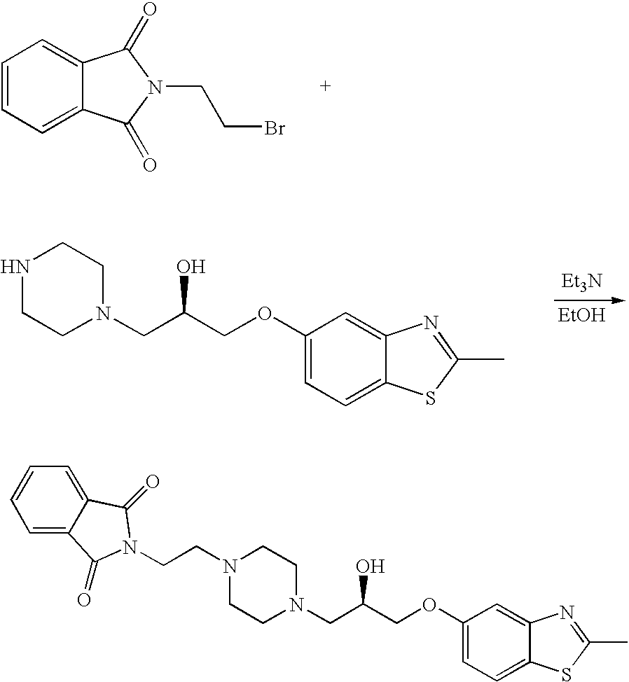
C1=CC=C2C(=C1)C(=O)N(CCBr)C2=O.[Et3N].[EtOH].N1CCN(CC(COC2=CC=C3C(=C2)N=C(C)S3)O)CC1.N1(CCN2C(=O)C3=CC=CC=C3C2=O)CCN(CC(COC2=CC=C3C(=C2)N=C(C)S3)O)CC1
